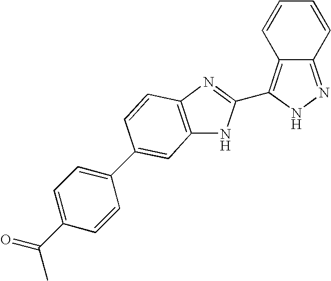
C12=NNC(C3=NC4=C(N3)C=C(C3=CC=C(C(=O)C)C=C3)C=C4)=C1C=CC=C2
